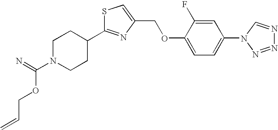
C1N(C(=N)OCC=C)CCC(C2=NC(COC3=CC=C(N4N=NN=C4)C=C3F)=CS2)C1
